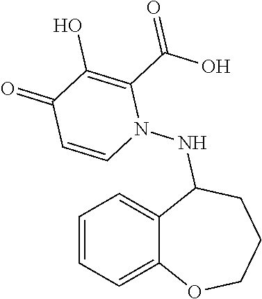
C1=CC=C2C(=C1)C(NN1C(C(O)=O)=C(O)C(=O)C=C1)CCCO2
